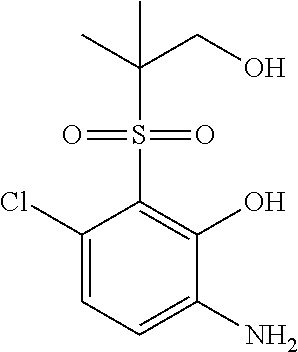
C1(Cl)=CC=C(N)C(O)=C1S(C(C)(CO)C)(=O)=O
